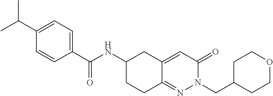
C1=C(C(C)C)C=CC(C(NC2CC3=CC(=O)N(CC4CCOCC4)N=C3CC2)=O)=C1
